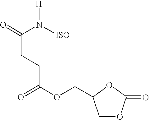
C1(COC(=O)CCC(=O)N([ISO])[H])COC(=O)O1
